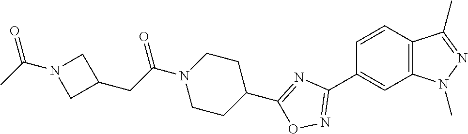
C1=CC2=C(C=C1C1=NOC(C3CCN(C(CC4CN(C(C)=O)C4)=O)CC3)=N1)N(C)N=C2C
